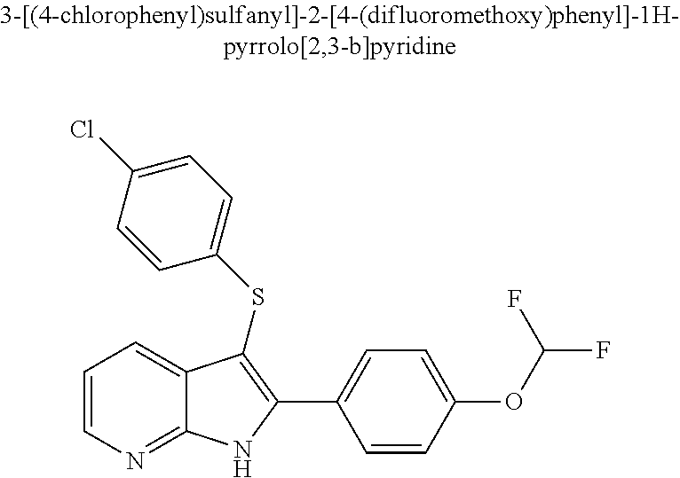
C1=CN=C2C(=C1)C(SC1=CC=C(Cl)C=C1)=C(C1=CC=C(OC(F)F)C=C1)N2
